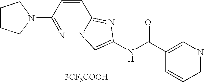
[3CF3COOH].C1=CC=NC=C1C(NC1=CN2N=C(N3CCCC3)C=CC2=N1)=O
